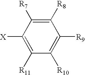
C1([R8])=C([R7])C([X])=C([R11])C([R10])=C1[R9]
